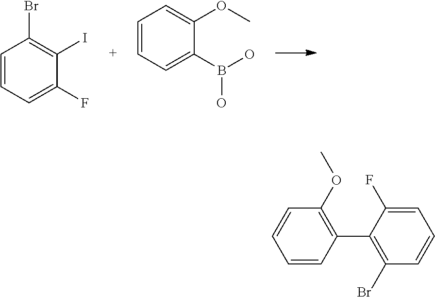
C1=CC=C(F)C(I)=C1Br.C1=CC=C(B(O)O)C(OC)=C1.C1=CC(C2=C(Br)C=CC=C2F)=C(OC)C=C1
